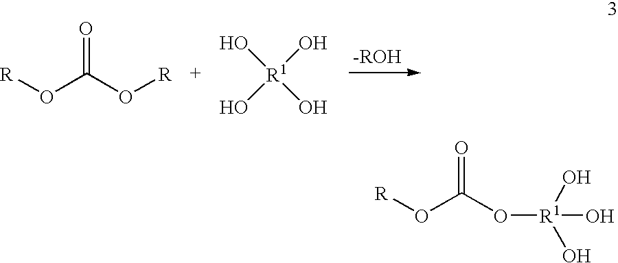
O(C(O[R])=O)[R].[R1](O)(O)(O)O.O(C(O[R1](O)(O)O)=O)[R]
